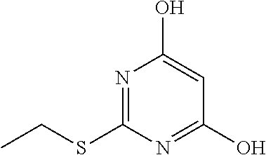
N1=C(SCC)N=C(O)C=C1O
